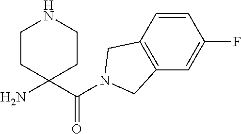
C(C1(N)CCNCC1)(=O)N1CC2=C(C=C(F)C=C2)C1
